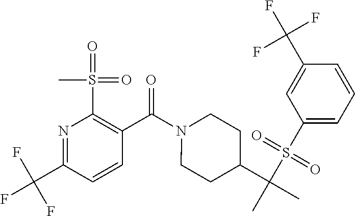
N1=C(C(F)(F)F)C=CC(C(N2CCC(C(C)(S(C3=CC=CC(C(F)(F)F)=C3)(=O)=O)C)CC2)=O)=C1S(=O)(=O)C
